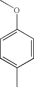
C1(OC)=CC=C(C)C=C1
